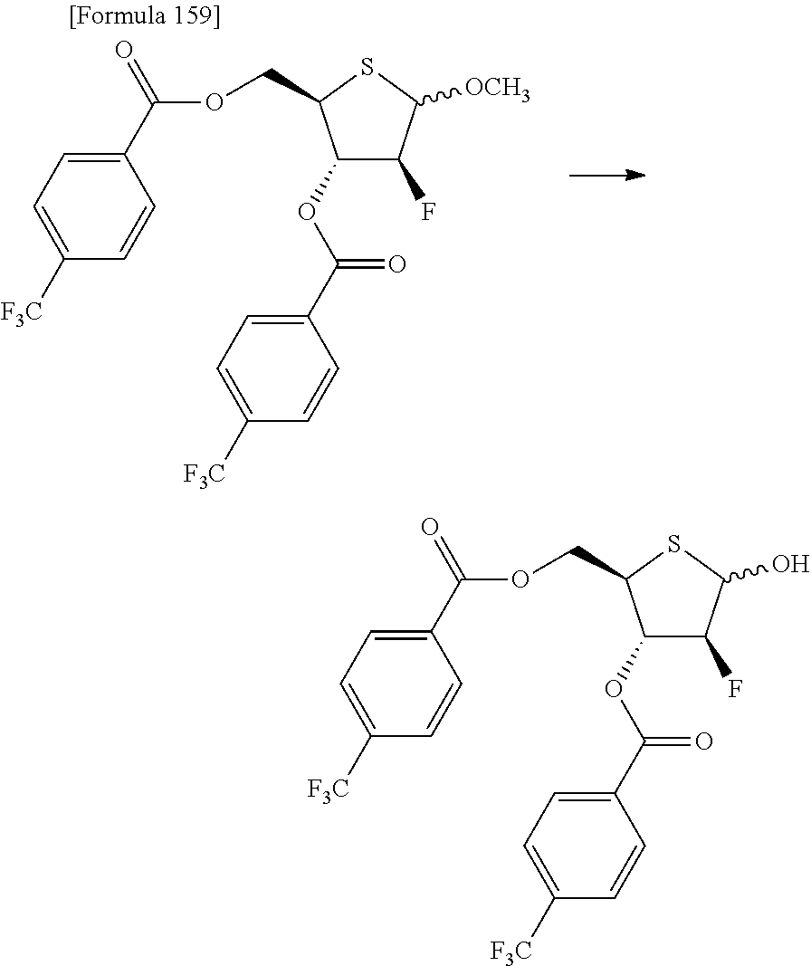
C1(OC(C2=CC=C([F3C])C=C2)=O)C(F)C([OCH3])SC1COC(C1=CC=C([F3C])C=C1)=O.C1(OC(C2=CC=C([F3C])C=C2)=O)C(F)C(O)SC1COC(C1=CC=C([F3C])C=C1)=O
